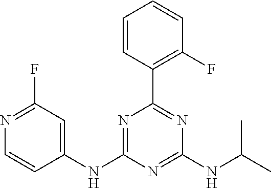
C1(NC2=NC(C3=C(F)C=CC=C3)=NC(NC(C)C)=N2)=CC(F)=NC=C1
